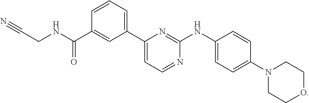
C1(C2=CC=NC(NC3=CC=C(N4CCOCC4)C=C3)=N2)=CC=CC(C(NCC#N)=O)=C1
